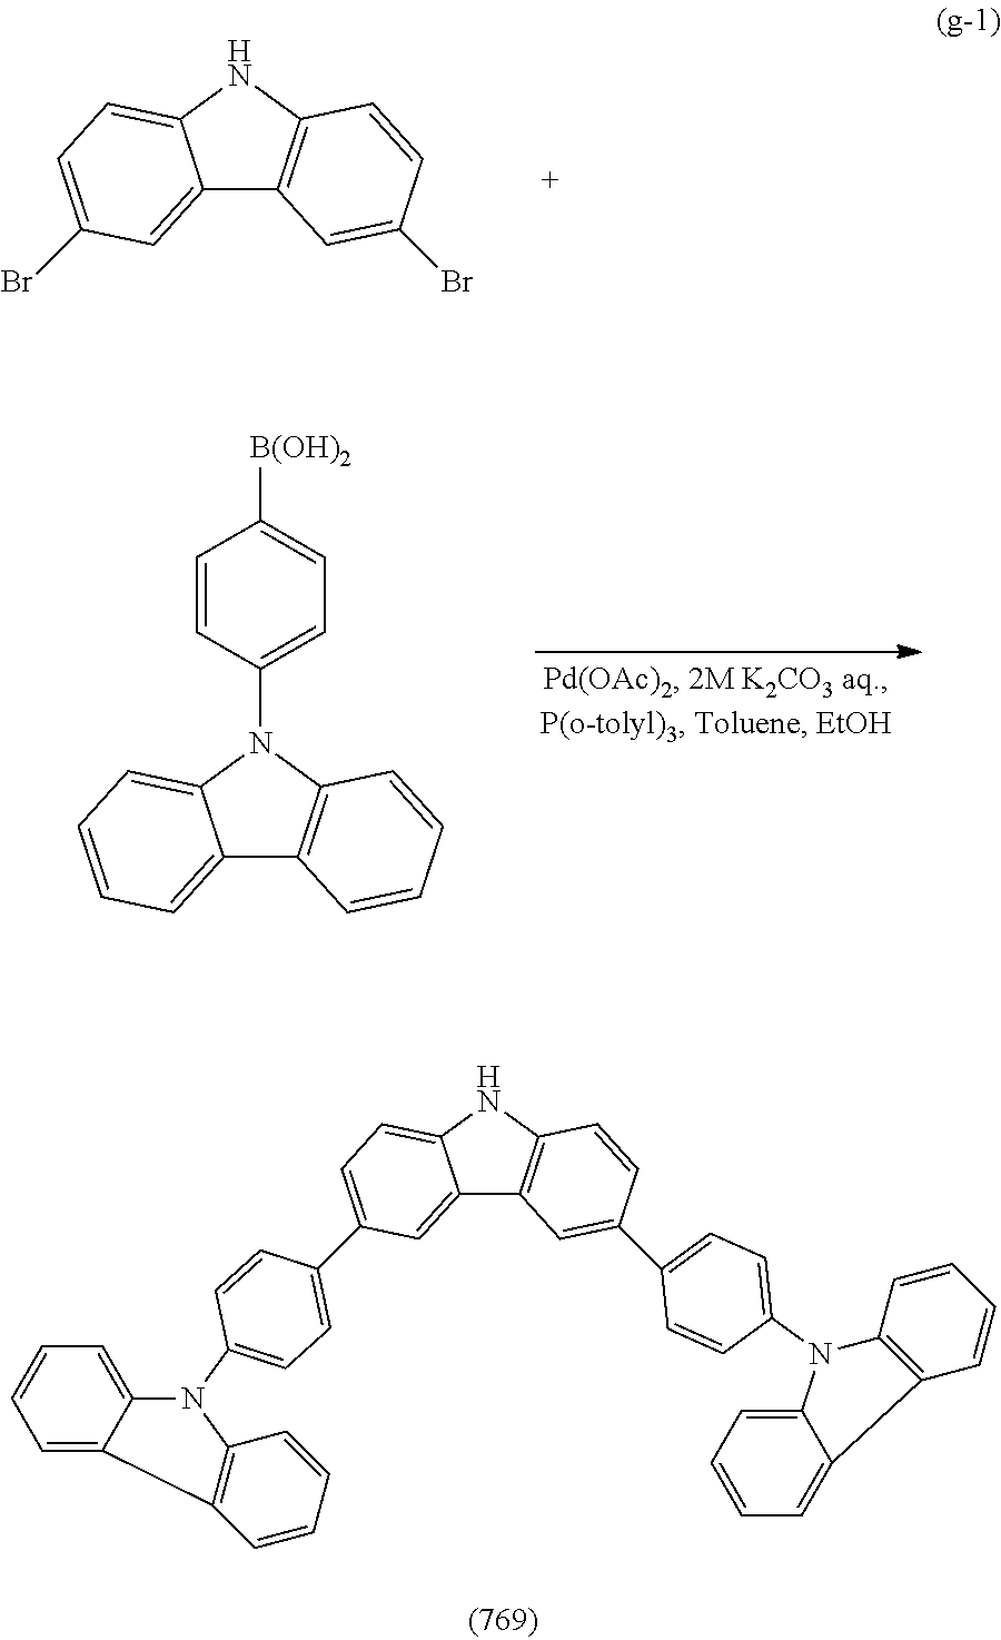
C12=CC(Br)=CC=C1NC1=C2C=C(Br)C=C1.C12=CC=CC=C1N(C1=CC=C([B(OH)2])C=C1)C1=C2C=CC=C1.C12=CC(C3=CC=C(N4C5=CC=CC=C5C5=C4C=CC=C5)C=C3)=CC=C1NC1=C2C=C(C2=CC=C(N3C4=CC=CC=C4C4=C3C=CC=C4)C=C2)C=C1
